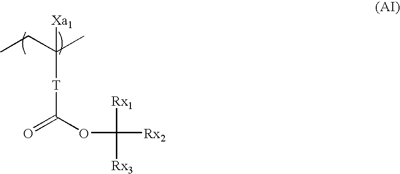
[Xa1]C(CC)(C)[T]C(=O)OC([Rx2])([Rx1])[Rx3]
